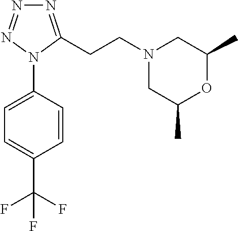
C1=CC(N2C(CCN3CC(C)OC(C)C3)=NN=N2)=CC=C1C(F)(F)F
